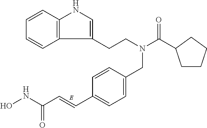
C12=C(C=CC=C1)NC=C2CCN(CC1=CC=C(C=CC(=O)NO)C=C1)C(=O)C1CCCC1
